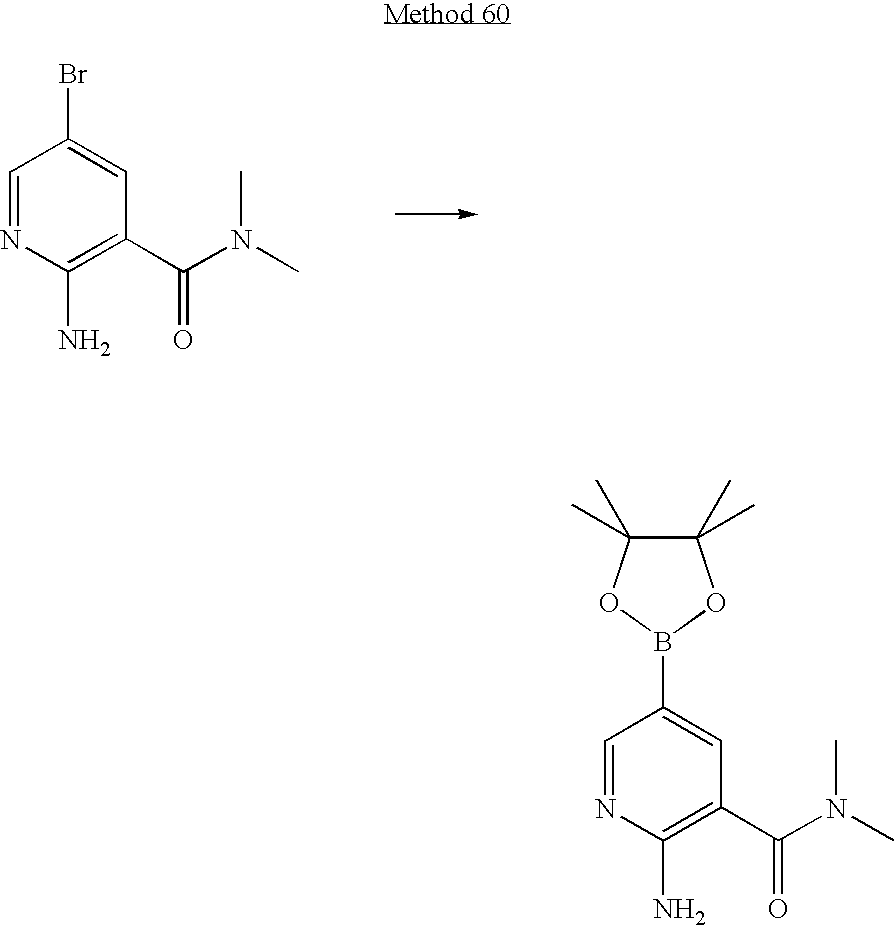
C1(C(=O)N(C)C)=C(N)N=CC(B2OC(C)(C)C(C)(C)O2)=C1.C1(C(=O)N(C)C)=C(N)N=CC(Br)=C1
